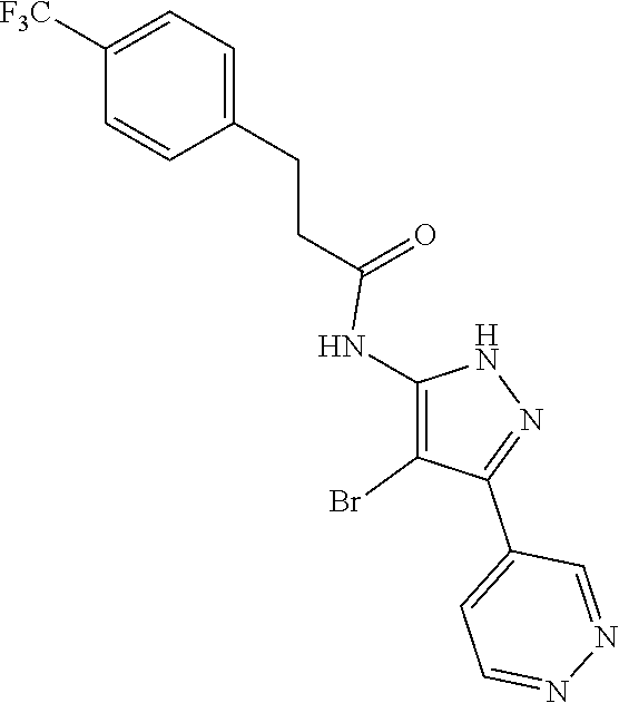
C1=C(CCC(=O)NC2=C(Br)C(C3=CC=NN=C3)=NN2)C=CC([F3C])=C1
